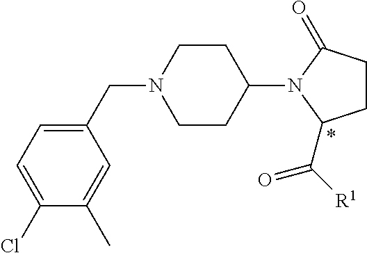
C1(CN2CCC(N3C(=O)CCC3C([R1])=O)CC2)=CC=C(Cl)C(C)=C1
